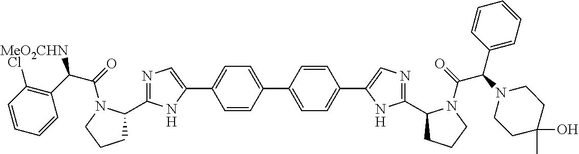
C1(C2=NC=C(C3=CC=C(C4=CC=C(C5=CN=C(C6CCCN6C(=O)C(N6CCC(O)(C)CC6)C6=CC=CC=C6)N5)C=C4)C=C3)N2)CCCN1C(=O)C([MeO2CHN])C1=C(Cl)C=CC=C1
